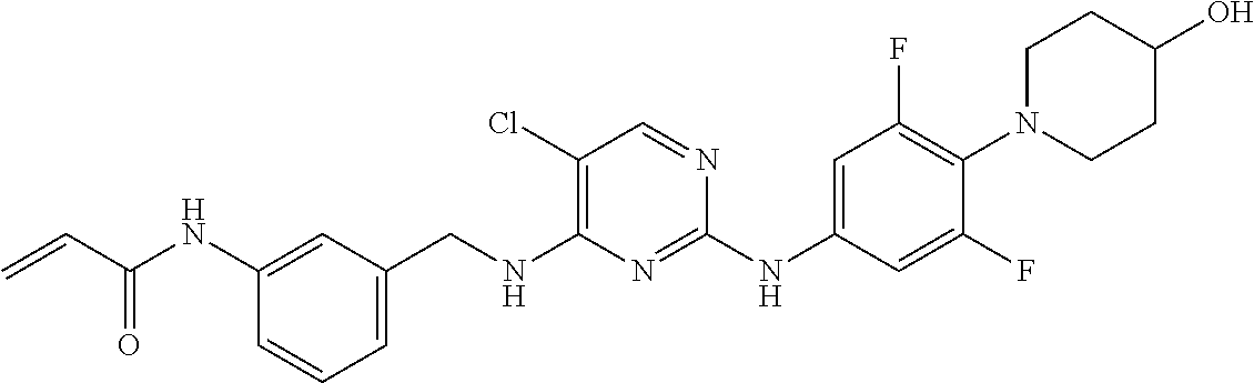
C=CC(NC1=CC(CNC2=C(Cl)C=NC(NC3=CC(F)=C(N4CCC(O)CC4)C(F)=C3)=N2)=CC=C1)=O
